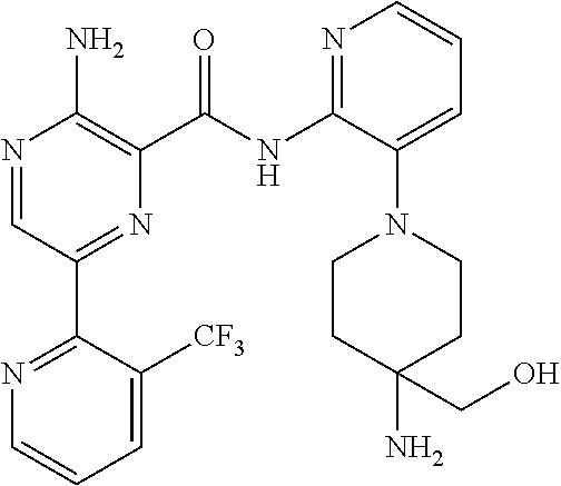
N(C1=NC=CC=C1N1CCC(N)(CO)CC1)C(=O)C1=C(N)N=CC(C2=NC=CC=C2[CF3])=N1
